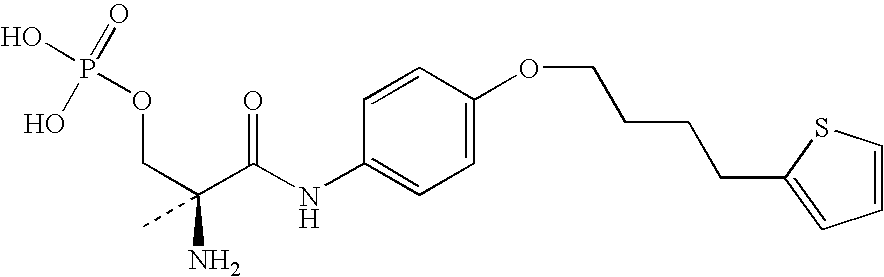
C(C(C(NC1=CC=C(OCCCCC2=CC=CS2)C=C1)=O)(N)C)OP(O)(=O)O
